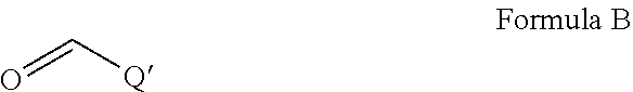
O=C[Q]
